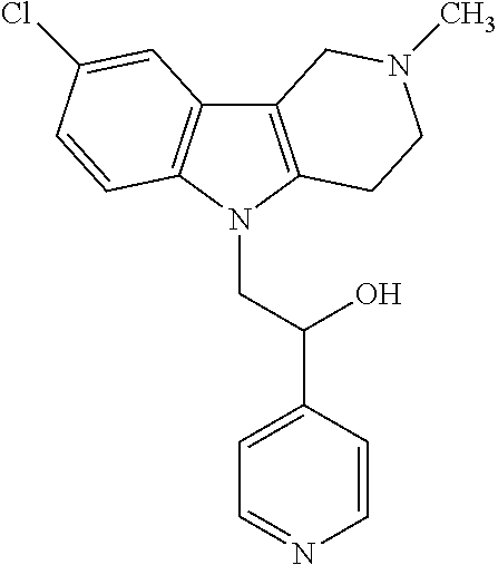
C12=C(N(CC(C3=CC=NC=C3)O)C3=C1C=C(Cl)C=C3)CCN(C)C2
